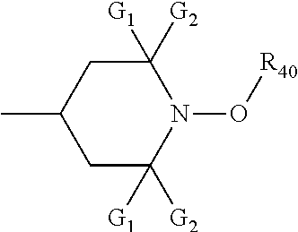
C1([G1])([G2])CC(C)CC([G1])([G2])N1O[R40]
